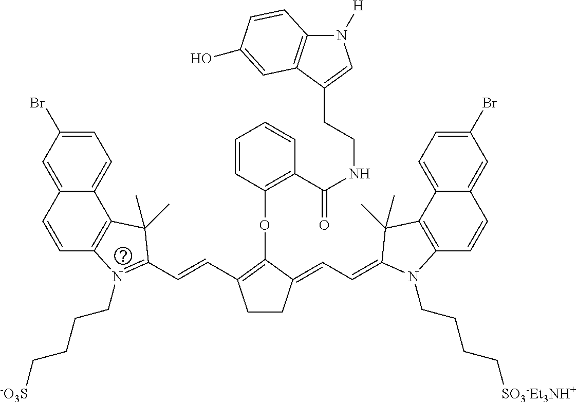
C12=C(C3=CC=C(Br)C=C3C=C1)C(C)(C)C(C=CC1=C(OC3=C(C(NCCC4=CN([H])C5=C4C=C(O)C=C5)=O)C=CC=C3)C(=CC=C3N(CCCC[SO3-Et3NH+])C4=C(C5=CC=C(Br)C=C5C=C4)C3(C)C)CC1)=N2CCCC[-O3S]
